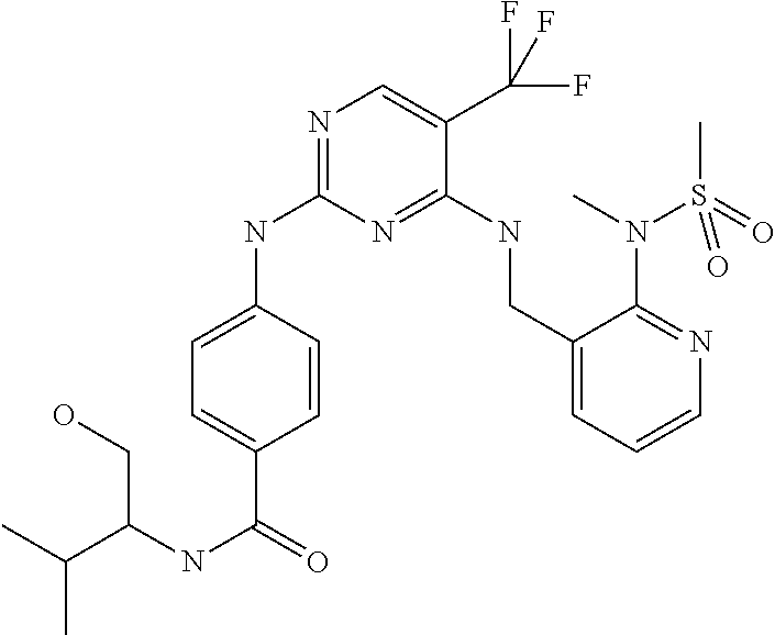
C1=C(C(NC(CO)C(C)C)=O)C=CC(NC2=NC=C(C(F)(F)F)C(NCC3=CC=CN=C3N(C)S(C)(=O)=O)=N2)=C1
